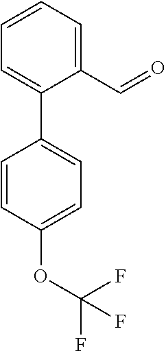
C1=CC=C(C2=CC=C(OC(F)(F)F)C=C2)C(C=O)=C1
